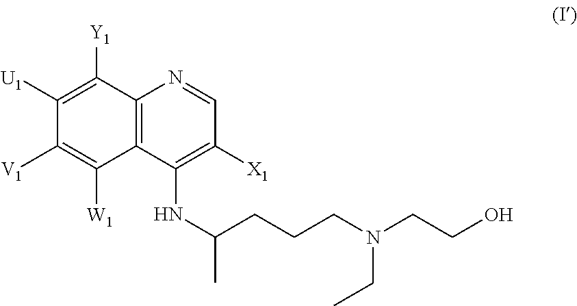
C1([U1])=C([Y1])C2=C(C([W1])=C1[V1])C(NC(CCCN(CCO)CC)C)=C([X1])C=N2
